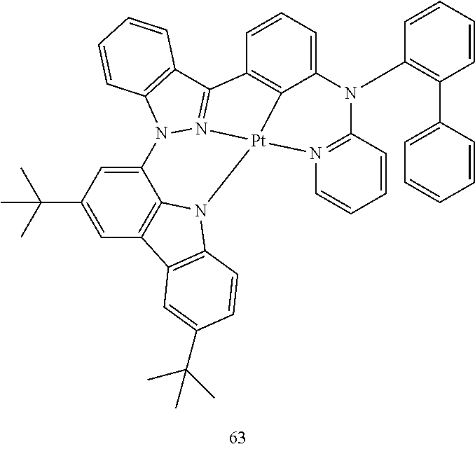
C1=CC=CC(N2C3=CC=CC4=C3[Pt]3(N5=C2C=CC=C5)N2C5=C(C=C(C(C)(C)C)C=C5N5N3=C4C3=C5C=CC=C3)C3=C2C=CC(C(C)(C)C)=C3)=C1C1=CC=CC=C1
